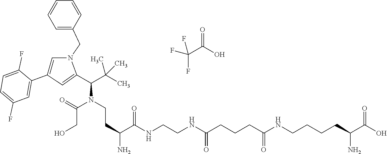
C(C(C(NCCNC(CCCC(NCCCCC(C(O)=O)N)=O)=O)=O)N)CN(C(C(C)(C)C)C1=CC(C2=CC(F)=CC=C2F)=CN1CC1=CC=CC=C1)C(CO)=O.C(C(O)=O)(F)(F)F
